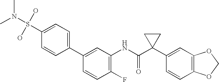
C1(C2=CC=C(S(O)(O)N(C)C)C=C2)=CC(NC(C2(C3=CC4=C(C=C3)OCO4)CC2)=O)=C(F)C=C1
